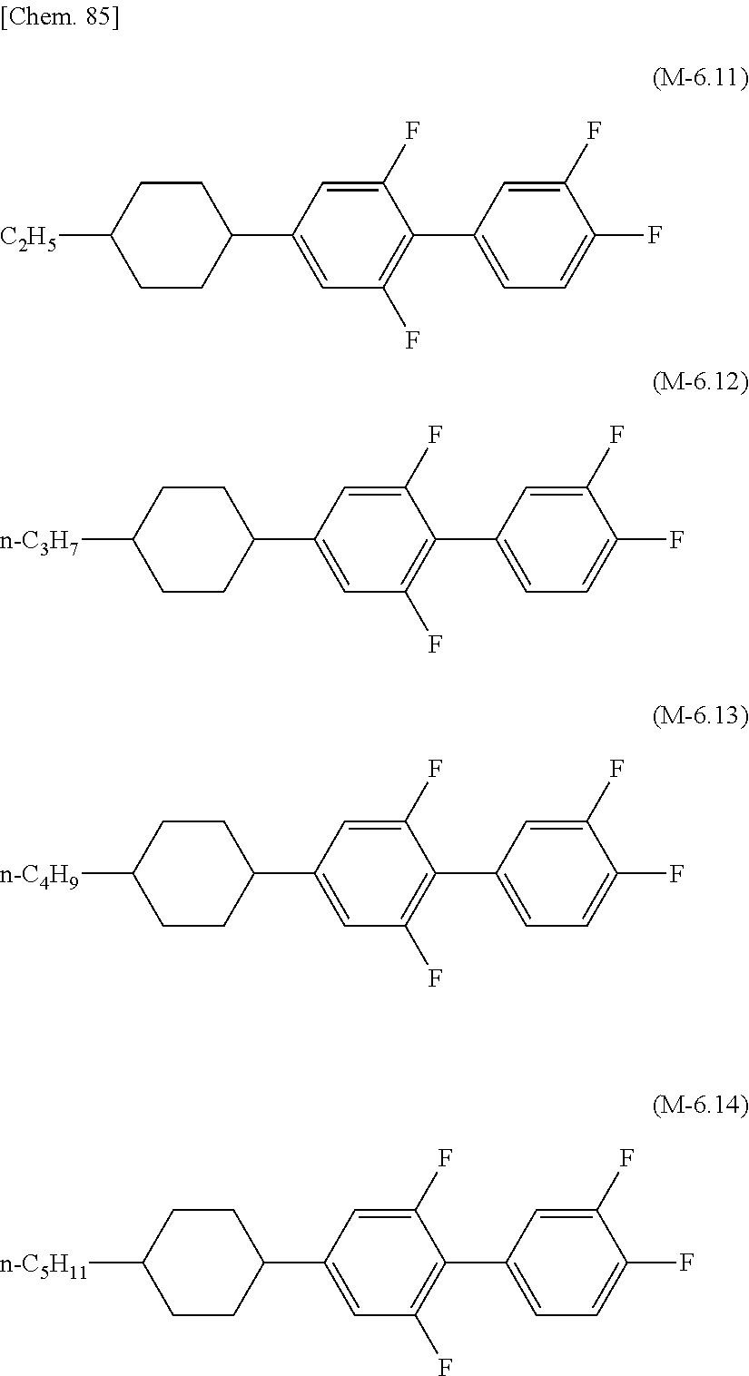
[C2H5]C1CCC(C2=CC(F)=C(C3=CC=C(F)C(F)=C3)C(F)=C2)CC1.[n-C3H7]C1CCC(C2=CC(F)=C(C3=CC=C(F)C(F)=C3)C(F)=C2)CC1.[n-C4H9]C1CCC(C2=CC(F)=C(C3=CC=C(F)C(F)=C3)C(F)=C2)CC1.[n-C5H11]C1CCC(C2=CC(F)=C(C3=CC=C(F)C(F)=C3)C(F)=C2)CC1
